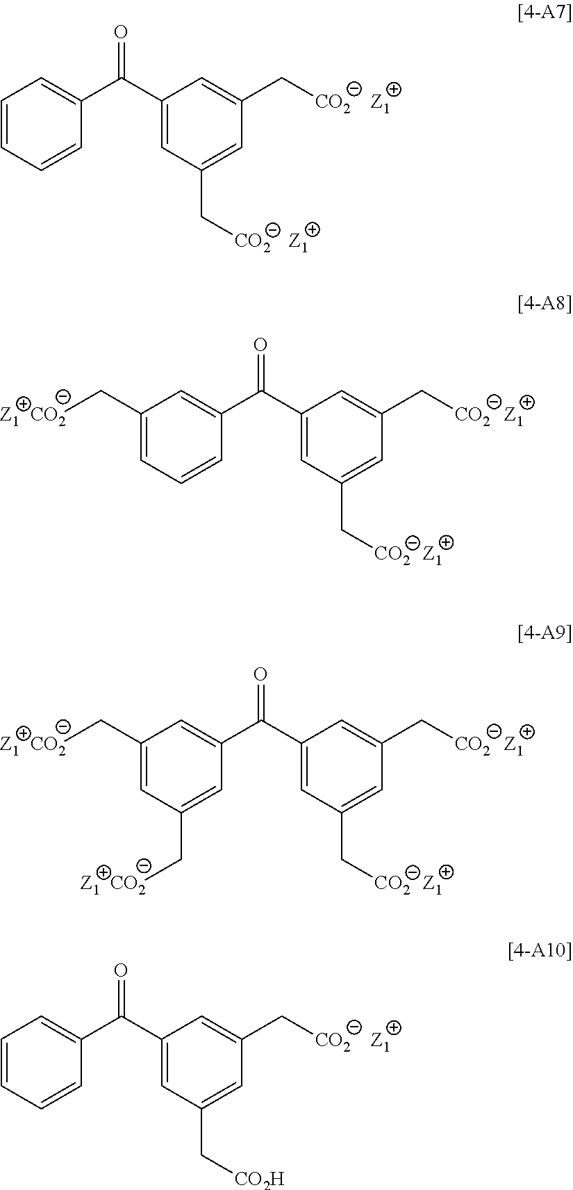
C1=CC=CC(C(C2=CC(C[CO2])=CC(C[CO2])=C2)=O)=C1.[Z1].[Z1].C1(C[CO2])=CC=CC(C(C2=CC(C[CO2])=CC(C[CO2])=C2)=O)=C1.[Z1].[Z1].[Z1].[Z1].[Z1].[Z1].C1(C[CO2])=CC(C[CO2])=CC(C(C2=CC(C[CO2])=CC(C[CO2])=C2)=O)=C1.[Z1].[Z1].C1=CC=CC(C(C2=CC(C[CO2H])=CC(C[CO2])=C2)=O)=C1
